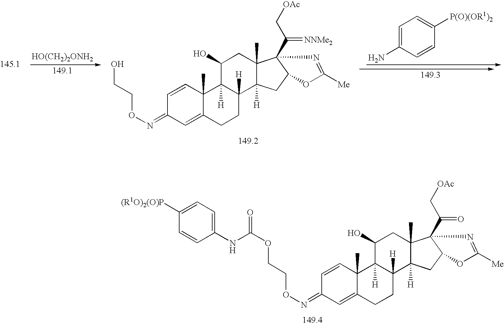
C1=CC2(C)C(=CC1=NOCCO)CCC1([H])C2([H])C(O)CC2(C)C1([H])CC1C2(C(=[NNMe2])C[OAc])N=C([Me])O1.C1=C(N)C=CC([P(O)(OR1)2])=C1.[HO(CH2)2ONH2].C1=CC2(C)C(=CC1=NOCCOC(=O)NC1=CC=C([(R1O)2(O)P])C=C1)CCC1([H])C2([H])C(O)CC2(C)C1([H])CC1C2(C(=O)C[OAc])N=C([Me])O1
